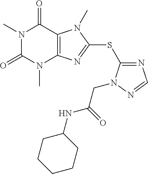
N1(C)C(=O)N(C)C2=C(C1=O)N(C)C(SC1=NC=NN1CC(=O)NC1CCCCC1)=N2
